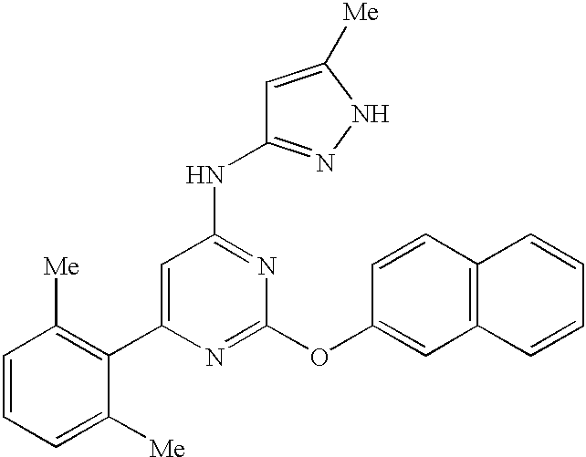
C1=C(C2=C([Me])C=CC=C2[Me])N=C(OC2=CC3=C(C=C2)C=CC=C3)N=C1NC1=NNC([Me])=C1
